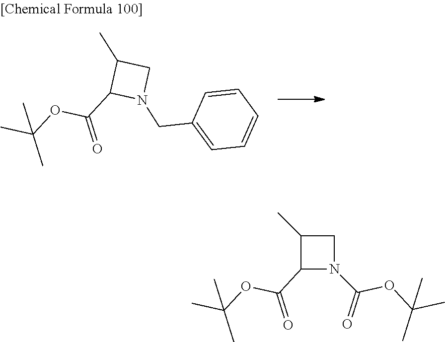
C1(C(OC(C)(C)C)=O)N(CC2=CC=CC=C2)CC1C.C1(C(OC(C)(C)C)=O)N(C(OC(C)(C)C)=O)CC1C
